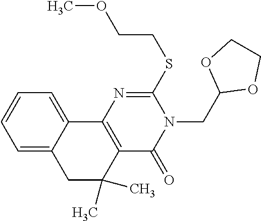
C1=C2C(=CC=C1)C1=C(C(C)(C)C2)C(=O)N(CC2OCCO2)C(SCCOC)=N1
